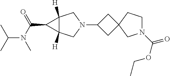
C1C(N2CC3([H])C([H])(C2)C3C(N(C(C)C)C)=O)CC12CN(C(OCC)=O)CC2
